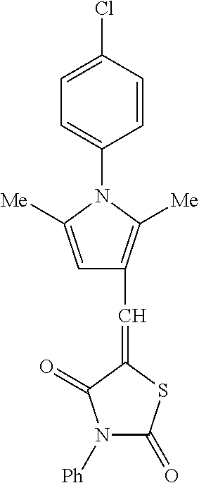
[Ph]N1C(=O)SC(=CC2=C([Me])N(C3=CC=C(Cl)C=C3)C([Me])=C2)C1=O
